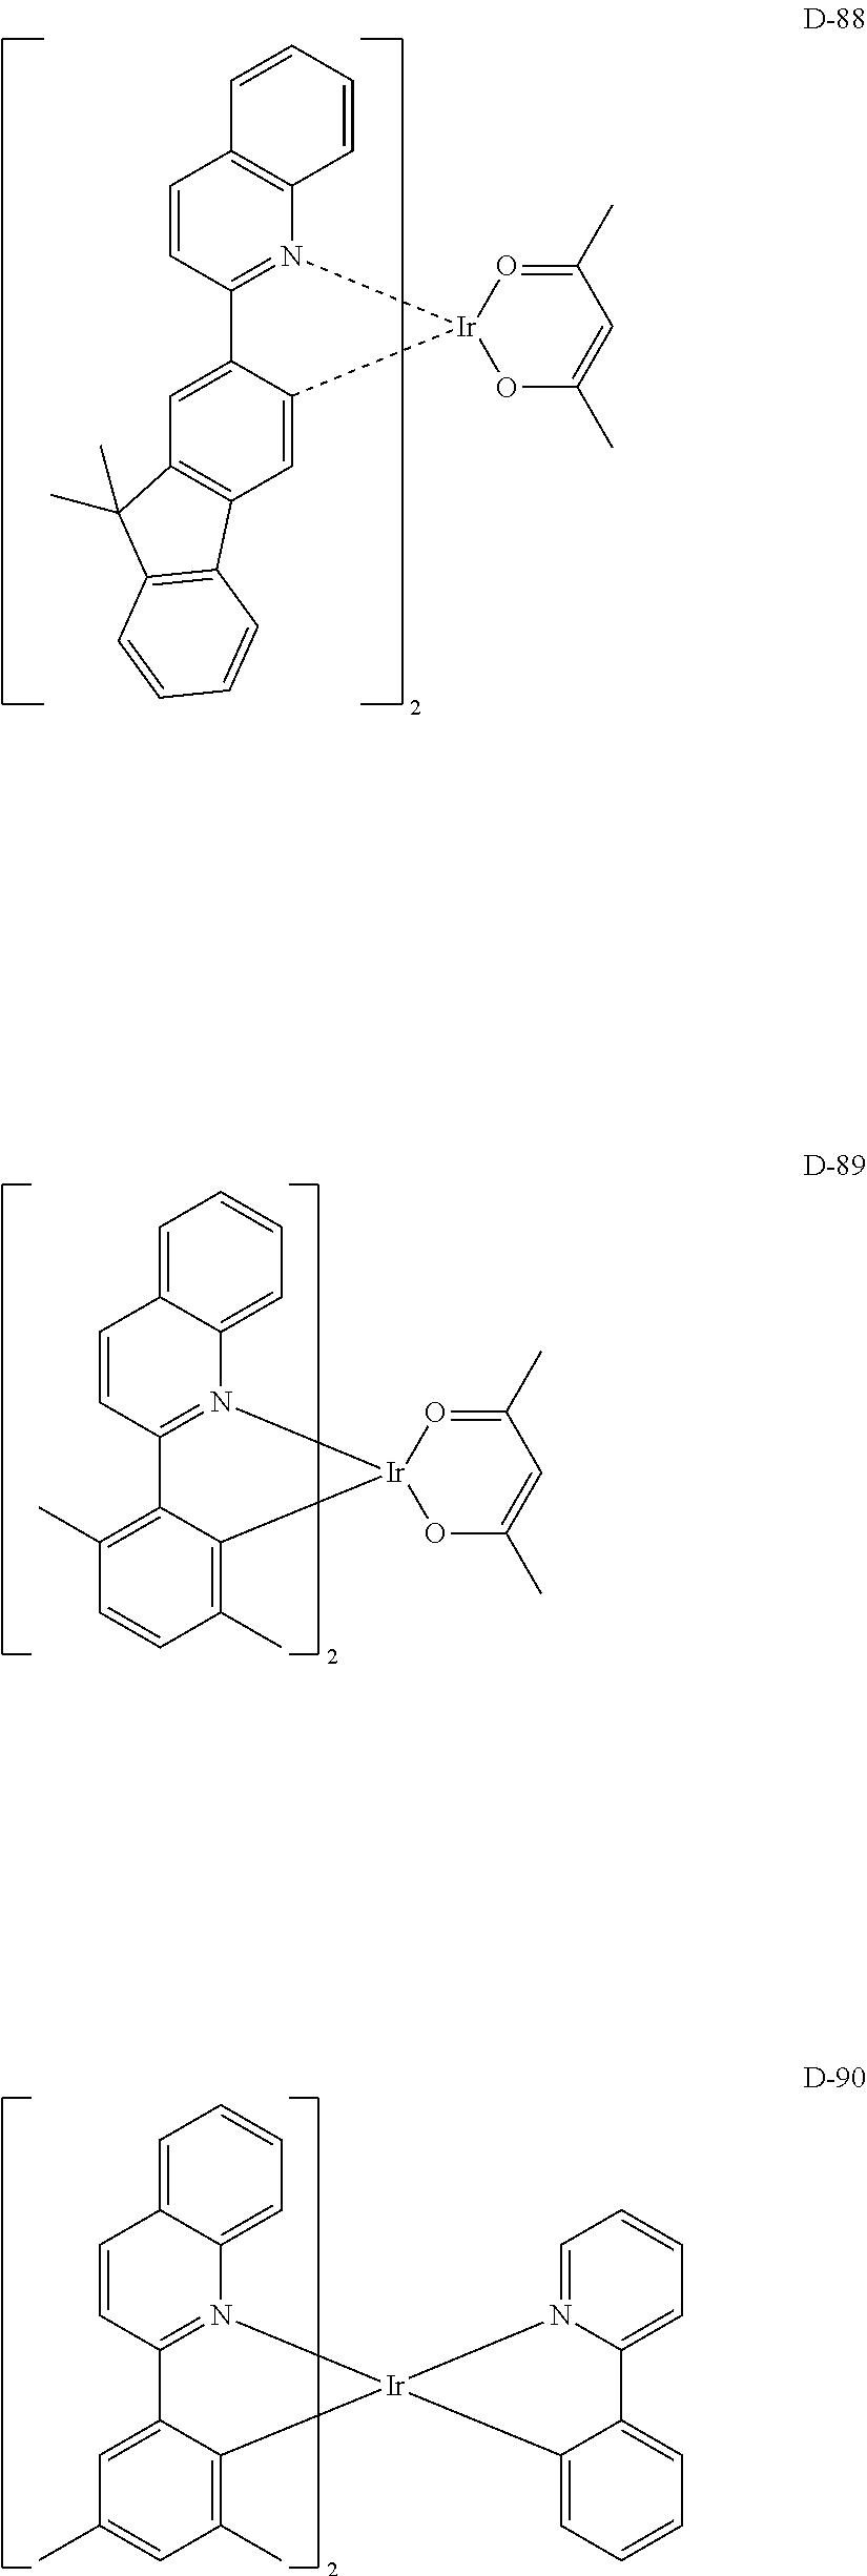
C12=C(N3=C(C=C1)C1=CC4=C(C=C1[Ir]31OC(C)=CC(C)=O1)C1=C(C4(C)C)C=CC=C1)C=CC=C2.C12=CC=CC=C1N1=C(C=C2)C2=C(C)C=CC(C)=C2[Ir]12OC(C)=CC(C)=O2.C12=CC=CC=C1N1=C(C=C2)C2=CC(C)=CC(C)=C2[Ir]12N1=CC=CC=C1C1=CC=CC=C12
